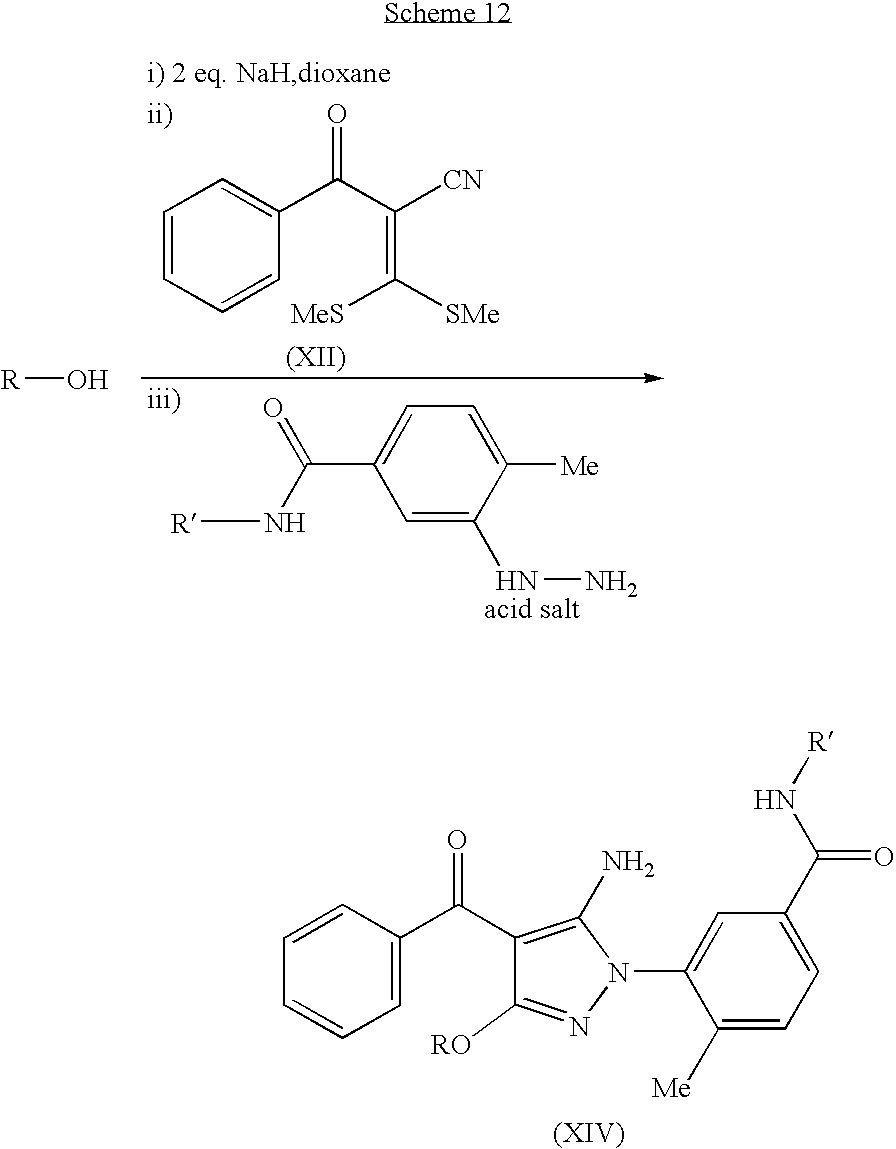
C1=C(NN)C([Me])=CC=C1C(N[R])=O.C1=CC=CC(C(C(=C([MeS])[SMe])[CN])=O)=C1.[R]O.C1=CC=CC=C1C(C1=C(N)N(C2=CC(C(=O)N[R])=CC=C2[Me])N=C1[RO])=O
